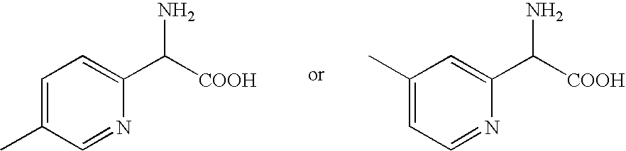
C1=C(C)C=NC(C([COOH])N)=C1.C1(C)=CC=NC(C([COOH])N)=C1
